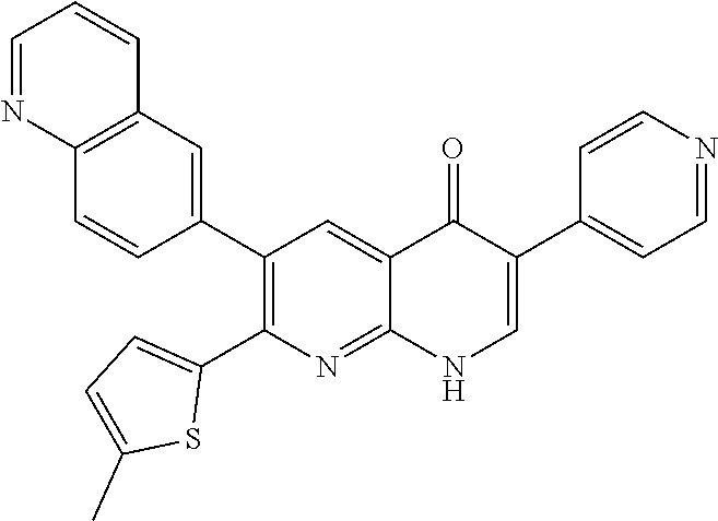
C12=C(C=C(C3=C(C4=CC=C(C)S4)N=C4C(=C3)C(=O)C(C3=CC=NC=C3)=CN4)C=C1)C=CC=N2
